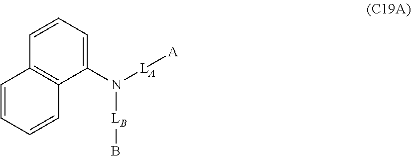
C12=C(C(N([LA][A])[LB]B)=CC=C1)C=CC=C2
